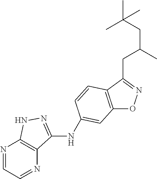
C12=C(C(CC(CC(C)(C)C)C)=NO1)C=CC(NC1=NNC3=C1N=CC=N3)=C2
